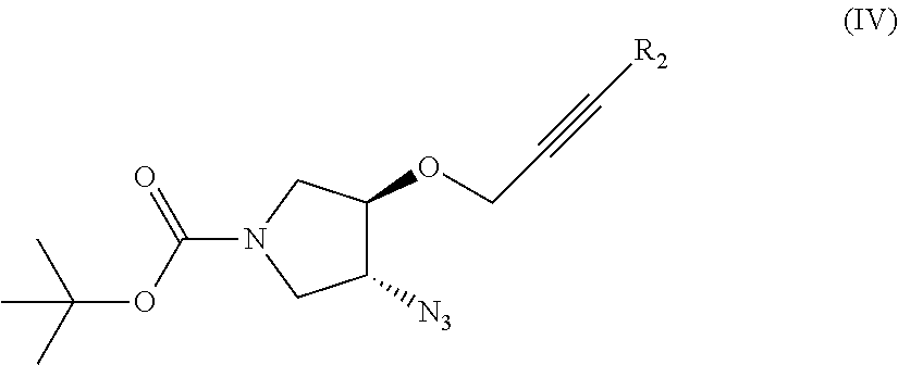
C1([N3])C(OCC#C[R2])CN(C(OC(C)(C)C)=O)C1
